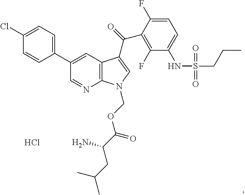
C1(Cl)=CC=C(C2=CC3=C(N=C2)N(COC(C(CC(C)C)N)=O)C=C3C(=O)C2=C(F)C(NS(CCC)(=O)=O)=CC=C2F)C=C1.Cl
